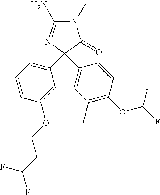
N1(C)C(N)=NC(C2=CC=CC(OCCC(F)F)=C2)(C2=CC(C)=C(OC(F)F)C=C2)C1=O
